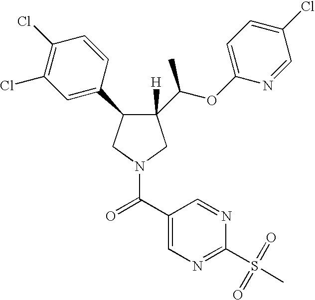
C1([H])(C(OC2=CC=C(Cl)C=N2)C)C(C2=CC(Cl)=C(Cl)C=C2)CN(C(C2=CN=C(S(C)(=O)=O)N=C2)=O)C1
